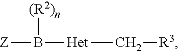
[Het](B([(R2)n])[Z])C[R3]
